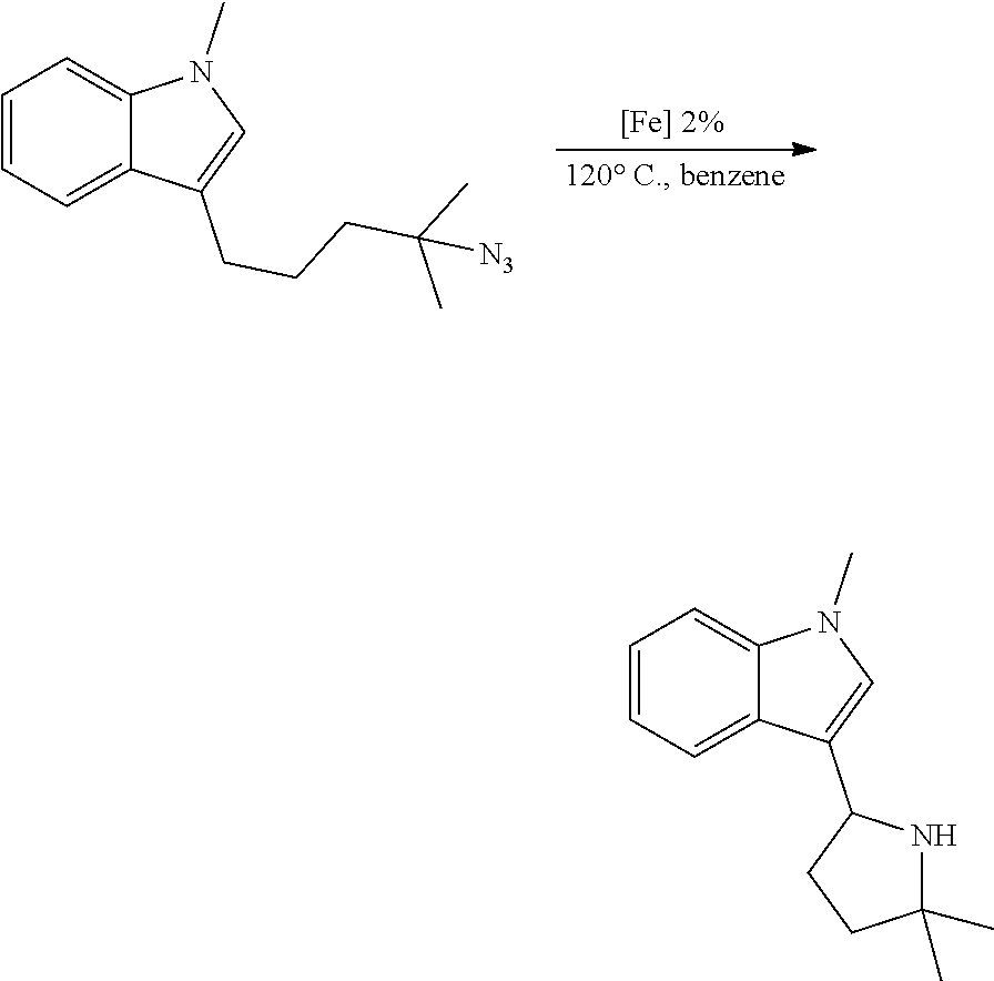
C1=CC=C2C(=C1)N(C)C=C2CCCC(C)(C)[N3].C1=CC=C2C(=C1)N(C)C=C2C1CCC(C)(C)N1
